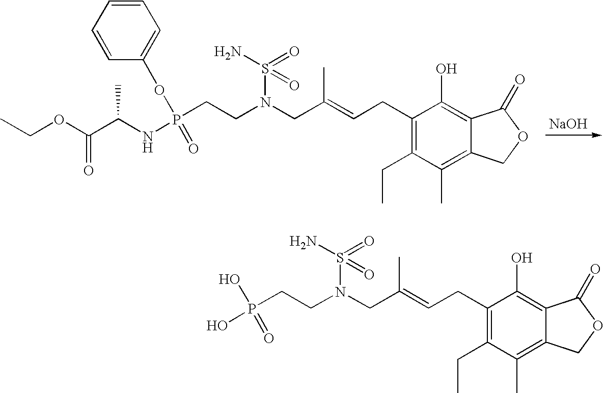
CCOC(C(NP(CCN(CC(=CCC1=C(CC)C(C)=C2C(=C1O)C(=O)OC2)C)S(N)(=O)=O)(OC1=CC=CC=C1)=O)C)=O.[NaOH].OP(CCN(CC(=CCC1=C(CC)C(C)=C2C(=C1O)C(=O)OC2)C)S(N)(=O)=O)(O)=O
